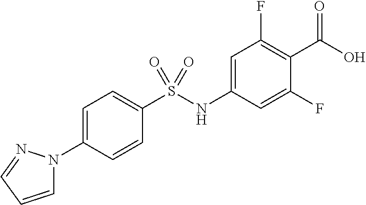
OC(=O)C1=C(F)C=C(NS(C2=CC=C(N3C=CC=N3)C=C2)(=O)=O)C=C1F
